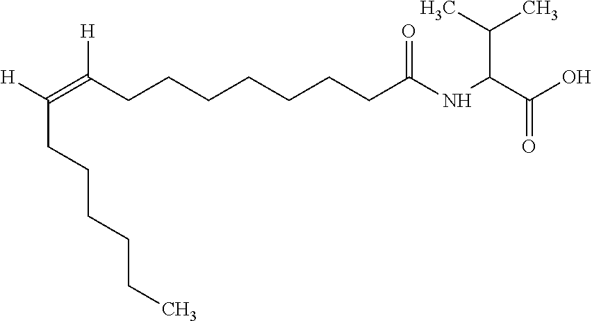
C(O)(C(C(C)C)NC(CCCCCCCC(=C([H])CCCCCC)[H])=O)=O
